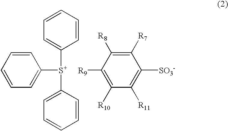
C1=C([S+](C2=CC=CC=C2)C2=CC=CC=C2)C=CC=C1.[R9]C1=C([R10])C([R11])=C([SO3-])C([R7])=C1[R8]
